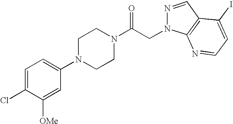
C1=C(Cl)C([OMe])=CC(N2CCN(C(CN3N=CC4=C3N=CC=C4I)=O)CC2)=C1
